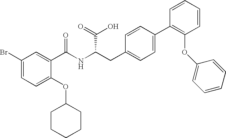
C1=C(Br)C=C(C(NC(CC2=CC=C(C3=C(OC4=CC=CC=C4)C=CC=C3)C=C2)C(=O)O)=O)C(OC2CCCCC2)=C1
